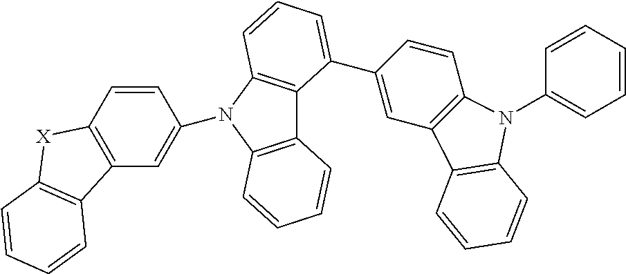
C1=CC2=C(C=C1N1C3=C(C4=C1C=CC=C4)C(C1=CC4=C(C=C1)N(C1=CC=CC=C1)C1=C4C=CC=C1)=CC=C3)C1=C([X]2)C=CC=C1
